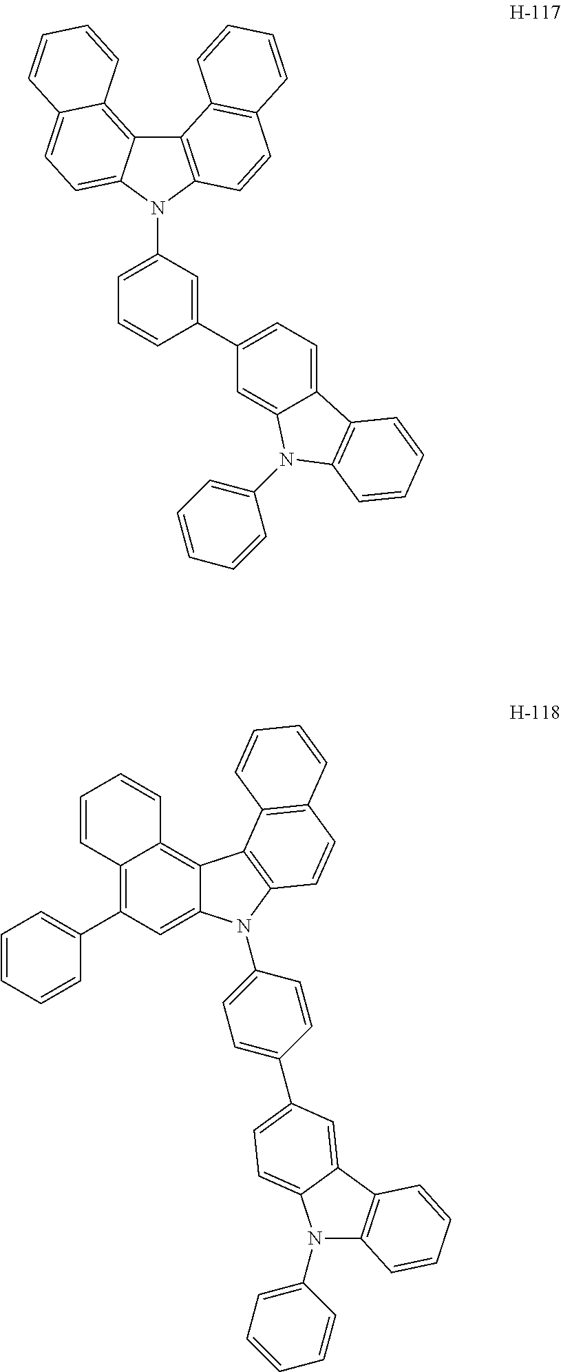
C12=C3C(=CC=C1N(C1=CC=CC(C4=CC=C5C(=C4)N(C4=CC=CC=C4)C4=C5C=CC=C4)=C1)C1=C2C2=C(C=C1)C=CC=C2)C=CC=C3.C12=C(C3=CC=CC=C3)C=C3C(=C1C=CC=C2)C1=C(C=CC2=C1C=CC=C2)N3C1=CC=C(C2=CC=C3N(C4=CC=CC=C4)C4=C(C3=C2)C=CC=C4)C=C1
